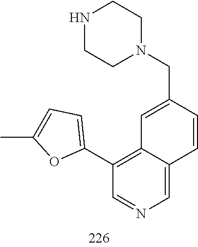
N1(CC2=CC3=C(C4=CC=C(C)O4)C=NC=C3C=C2)CCNCC1
